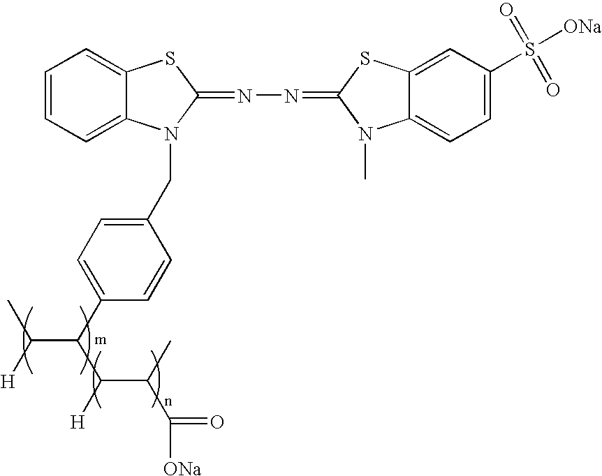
C1=CC=C2C(=C1)SC(=NN=C1N(C)C3=CC=C(S([ONa])(=O)=O)C=C3S1)N2CC1=CC=C(C(C(C(C)C([ONa])=O)[H])C(C)[H])C=C1
